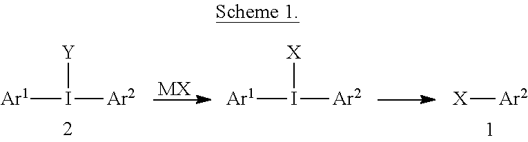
[Ar1]I([Ar2])[Y].[MX].[Ar1]I([Ar2])[X].[X][Ar2]
